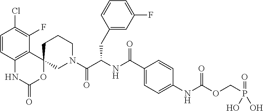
C1=CC2=C(C(F)=C1Cl)C1(OC(=O)N2)CN(C(C(NC(C2=CC=C(NC(OCP(O)(O)=O)=O)C=C2)=O)CC2=CC(F)=CC=C2)=O)CCC1
